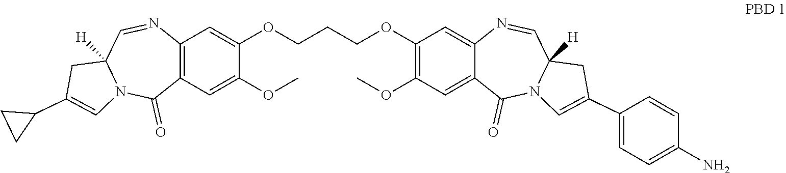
C12=C(C=C(OC)C(OCCCOC3=C(OC)C=C4C(=C3)N=CC3([H])N(C4=O)C=C(C4=CC=C(N)C=C4)C3)=C1)C(=O)N1C([H])(C=N2)CC(C2CC2)=C1
